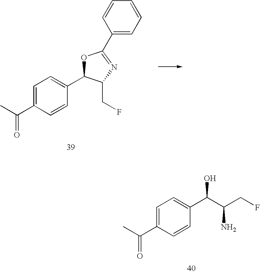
C1=C(C(C)=O)C=CC(C2OC(C3=CC=CC=C3)=NC2CF)=C1.C1=C(C(C)=O)C=CC(C(O)C(CF)N)=C1
